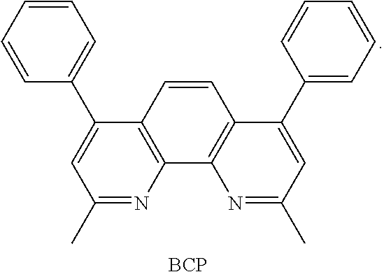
C12=C(C=CC3=C1N=C(C)C=C3C1=CC=CC=C1)C(C1=CC=CC=C1)=CC(C)=N2.[BCP]
